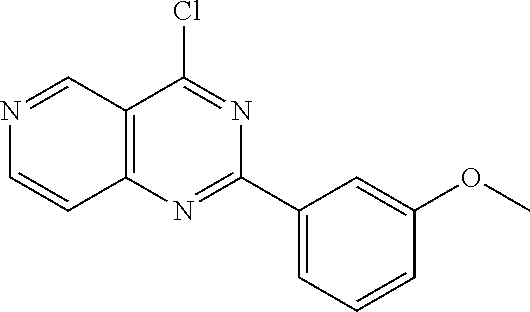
C12=C(N=C(C3=CC=CC(OC)=C3)N=C1Cl)C=CN=C2
